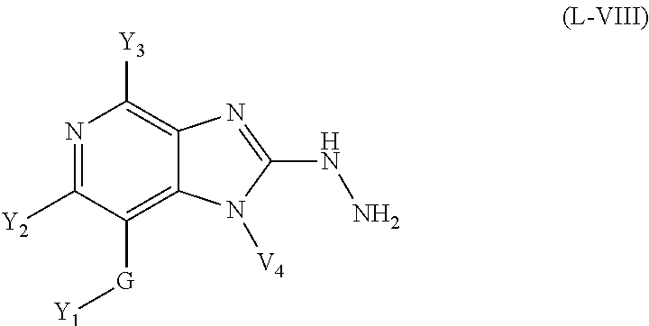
N1=C([Y2])C([G][Y1])=C2C(=C1[Y3])N=C(NN)N2[V4]
